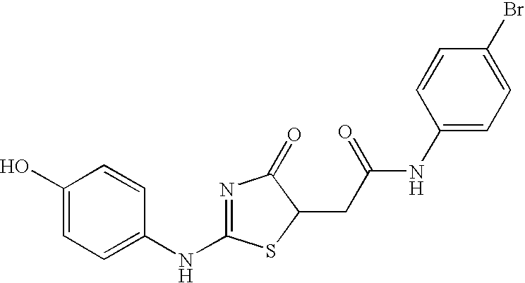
C1(O)=CC=C(NC2=NC(=O)C(CC(=O)NC3=CC=C(Br)C=C3)S2)C=C1
